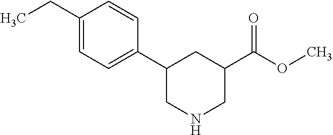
C1(CC)=CC=C(C2CNCC(C(OC)=O)C2)C=C1
